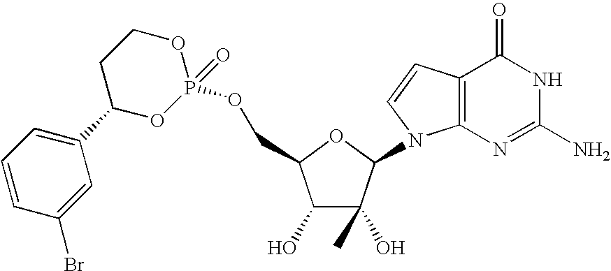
C1(O)C(O)(C)C(N2C3=C(C=C2)C(=O)NC(N)=N3)OC1COP1(=O)OCCC(C2=CC=CC(Br)=C2)O1
